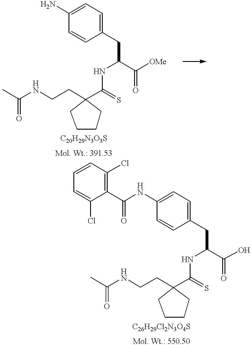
C(CC1(C(=S)NC(CC2=CC=C(N)C=C2)C([OMe])=O)CCCC1)NC(C)=O.C(CC1(C(=S)NC(CC2=CC=C(NC(C3=C(Cl)C=CC=C3Cl)=O)C=C2)C(O)=O)CCCC1)NC(C)=O
